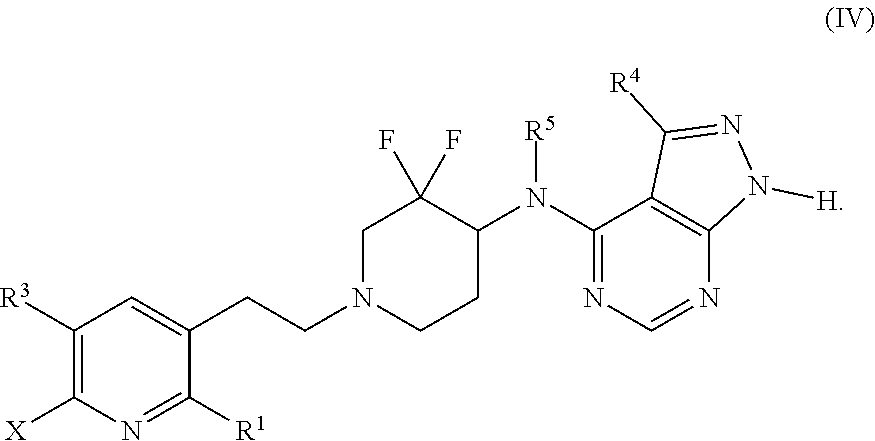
C1([R3])=C([X])N=C([R1])C(CCN2CCC(N(C3=NC=NC4=C3C([R4])=NN4[H])[R5])C(F)(F)C2)=C1
